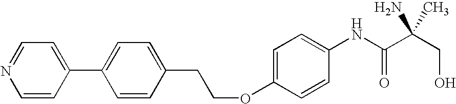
C1(C2=CC=NC=C2)=CC=C(CCOC2=CC=C(NC(C(CO)(N)C)=O)C=C2)C=C1
